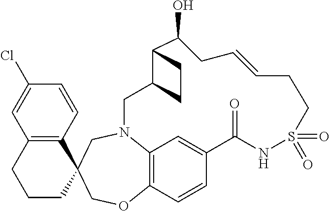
C12=C(C=CC(Cl)=C1)C1(CCC2)CN2C3=C(C=CC(=C3)C(=O)NS(=O)(=O)CCC=CCC(O)C3C(C2)CC3)OC1
